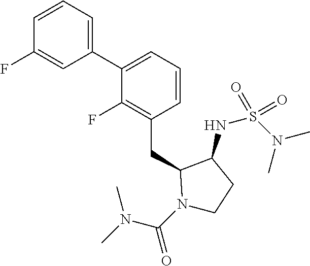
C1(C2=CC=CC(CC3N(C(N(C)C)=O)CCC3NS(N(C)C)(=O)=O)=C2F)=CC=CC(F)=C1
